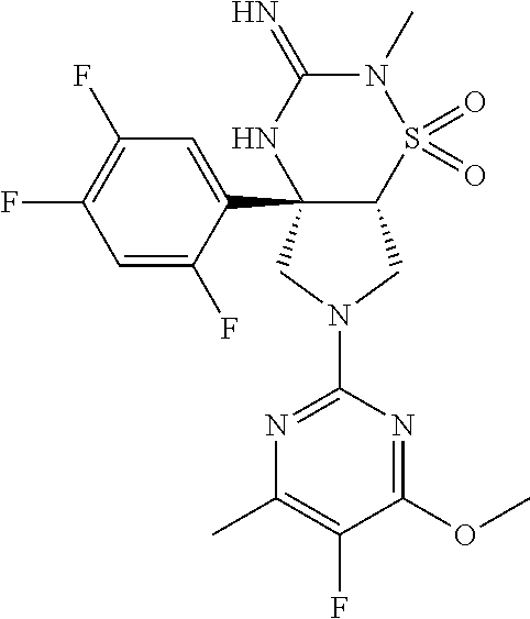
C12(C3=CC(F)=C(F)C=C3F)C(S(=O)(=O)N(C)C(=N)N1)CN(C1=NC(C)=C(F)C(OC)=N1)C2
